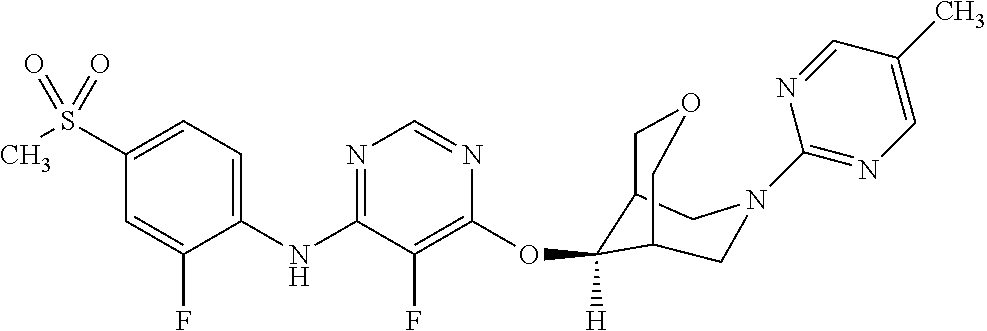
C1(NC2=NC=NC(OC3([H])C4COCC3CN(C3=NC=C(C)C=N3)C4)=C2F)=CC=C(S(C)(=O)=O)C=C1F
